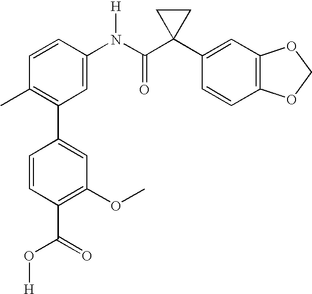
C1=CC(N(C(C2(C3=CC4=C(C=C3)OCO4)CC2)=O)[H])=CC(C2=CC(OC)=C(C(=O)O[H])C=C2)=C1C
